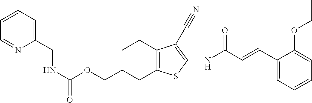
N(C(OCC1CC2=C(CC1)C(C#N)=C(NC(C=CC1=CC=CC=C1OCC)=O)S2)=O)CC1=CC=CC=N1
